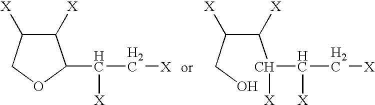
C1([X])C([X])COC1C([X])C[X].C(C(CO)[X])(C(C([X])C[X])[X])[X]
